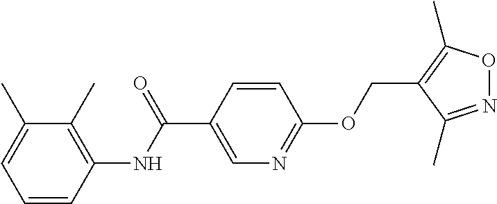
C1=CC(NC(C2=CN=C(OCC3=C(C)ON=C3C)C=C2)=O)=C(C)C(C)=C1
